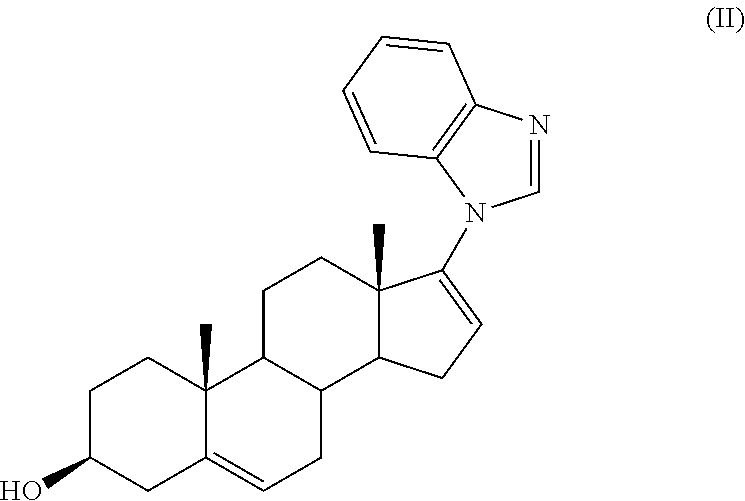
C1C(O)CC2=CCC3C(C2(C)C1)CCC1(C)C3CC=C1N1C=NC2=C1C=CC=C2
